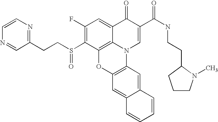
C1(F)=C(S(CCC2=NC=CN=C2)=O)C2=C3C(=C1)C(=O)C(C(NCCC1CCCN1C)=O)=CN3C1=C(O2)C=C2C(=C1)C=CC=C2
